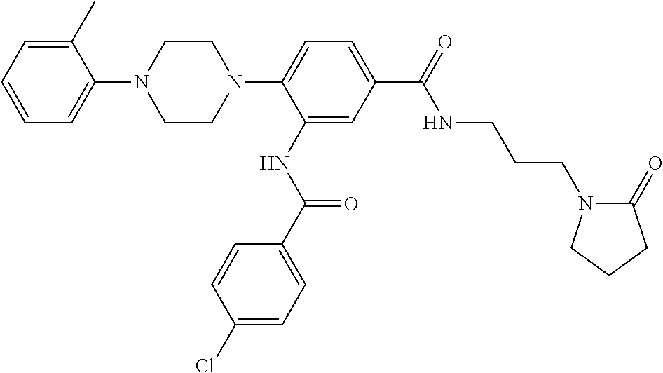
C1=CC=C(C)C(N2CCN(C3=CC=C(C(=O)NCCCN4C(=O)CCC4)C=C3NC(C3=CC=C(Cl)C=C3)=O)CC2)=C1
